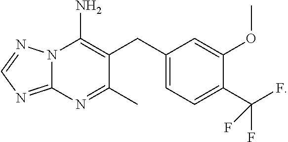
C1(CC2=C(N)N3C(=NC=N3)N=C2C)=CC=C(C(F)(F)F)C(OC)=C1
